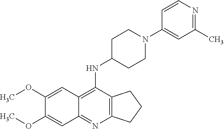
C1(OC)=CC2=C(NC3CCN(C4=CC(C)=NC=C4)CC3)C3=C(N=C2C=C1OC)CCC3
